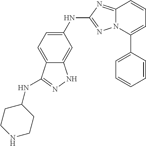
C1(NC2=NN3C(=N2)C=CC=C3C2=CC=CC=C2)=CC=C2C(=C1)NN=C2NC1CCNCC1
